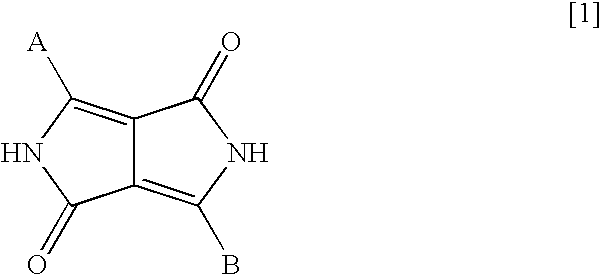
C12=C(B)NC(=O)C1=C([A])NC2=O
